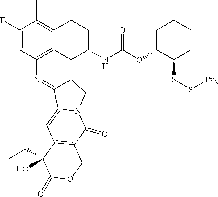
C1(F)=CC2=C3C(=C1C)CCC(NC(OC1CCCCC1SS[Pv2])=O)C3=C1C(=N2)C2=CC3=C(C(=O)N2C1)COC(=O)C3(CC)O
